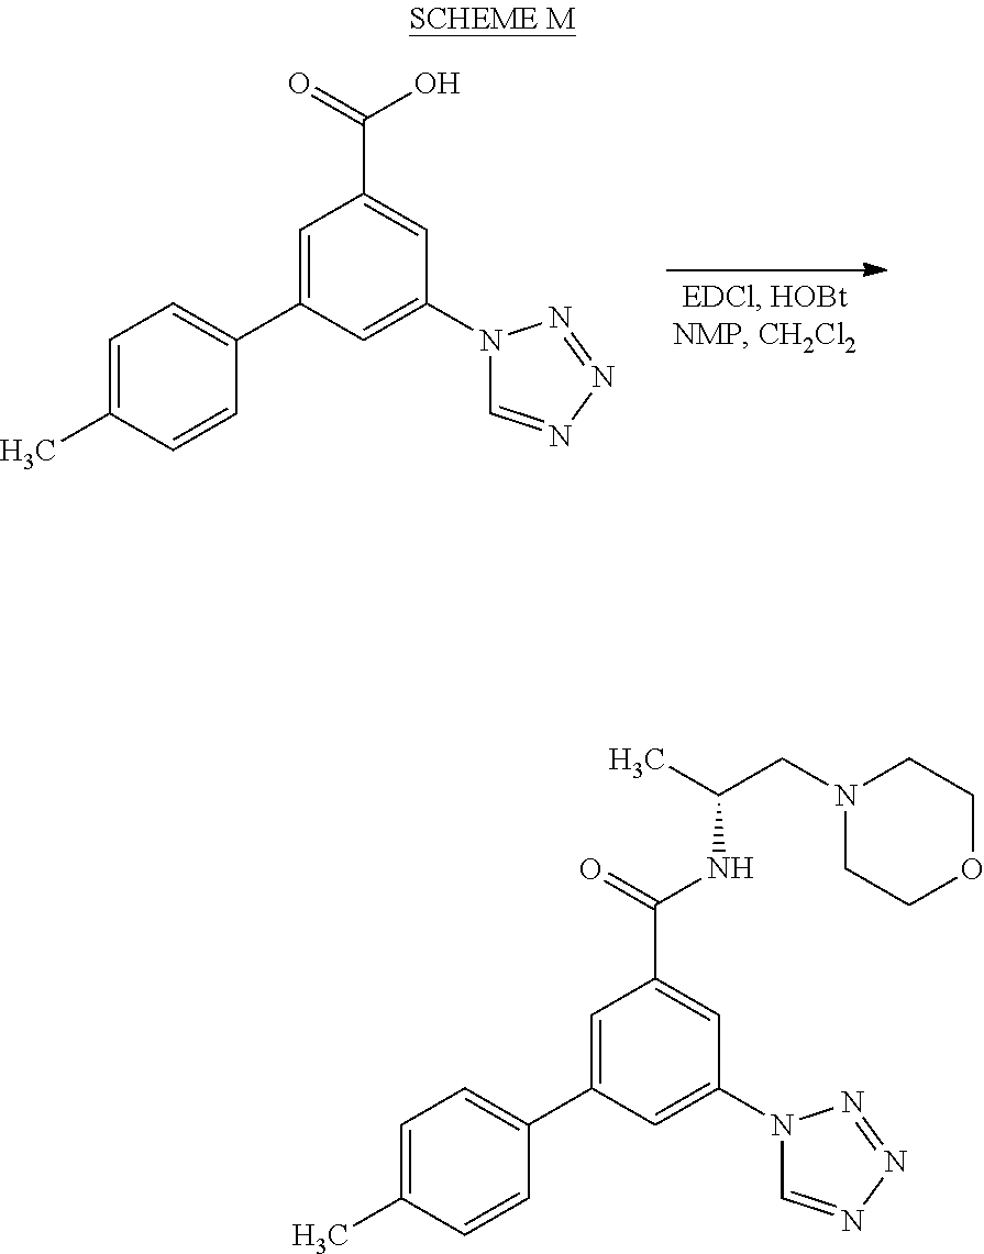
C1=C(C2=CC=C(C)C=C2)C=C(N2C=NN=N2)C=C1C(=O)O.C1=C(C2=CC=C(C)C=C2)C=C(N2C=NN=N2)C=C1C(=O)NC(CN1CCOCC1)C
